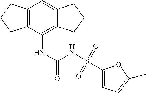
C12=C(C(NC(NS(C3=CC=C(C)O3)(=O)=O)=O)=C3C(=C1)CCC3)CCC2
